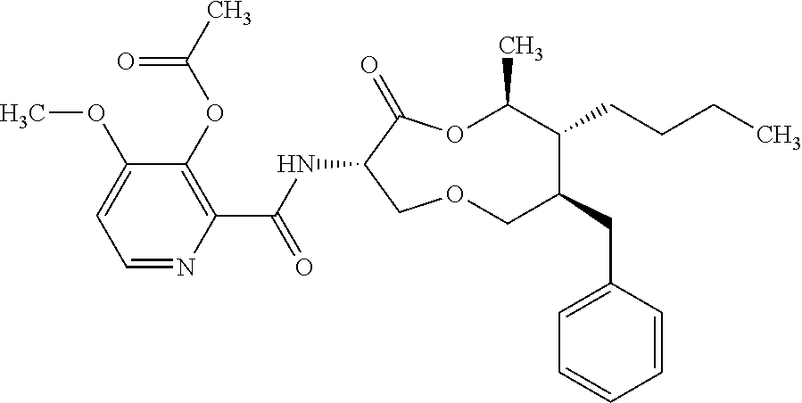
C1(OC)=CC=NC(C(NC2C(=O)OC(C)C(CCCC)C(CC3=CC=CC=C3)COC2)=O)=C1OC(C)=O
